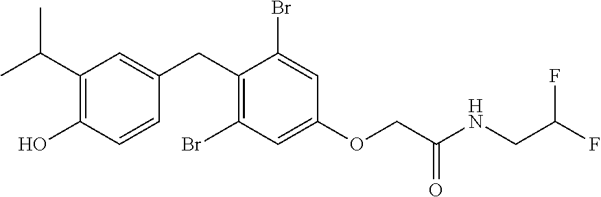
C1(CC2=CC(C(C)C)=C(O)C=C2)=C(Br)C=C(OCC(NCC(F)F)=O)C=C1Br
